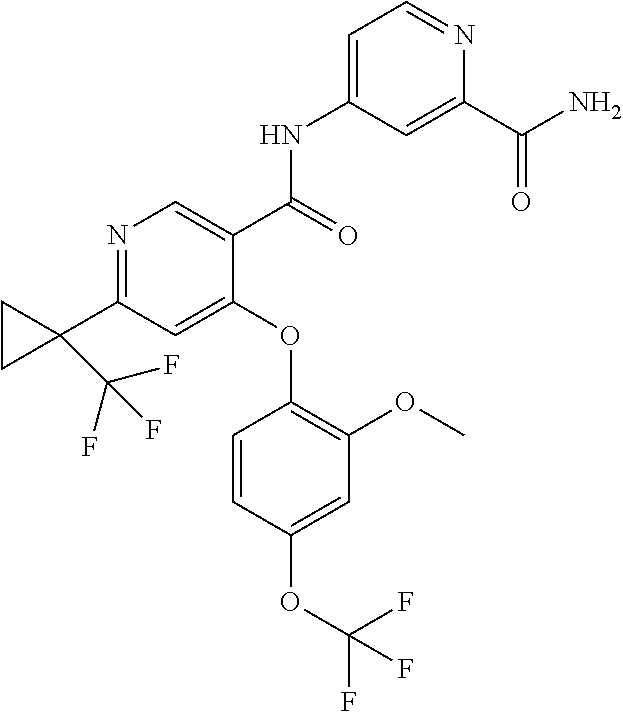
N1=C(C2(C(F)(F)F)CC2)C=C(OC2=C(OC)C=C(OC(F)(F)F)C=C2)C(C(NC2=CC=NC(C(=O)N)=C2)=O)=C1
